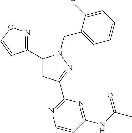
C1(C2=NOC=C2)=CC(C2=NC=CC(NC(C)=O)=N2)=NN1CC1=CC=CC=C1F
